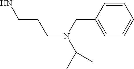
C1=CC(CN(CCCN)C(C)C)=CC=C1
